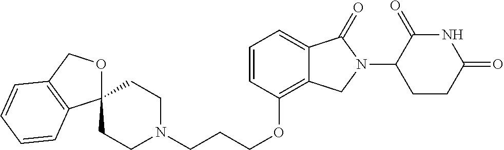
C(COC1=C2C(=CC=C1)C(=O)N(C1C(=O)NC(=O)CC1)C2)CN1CCC2(CC1)OCC1=C2C=CC=C1
